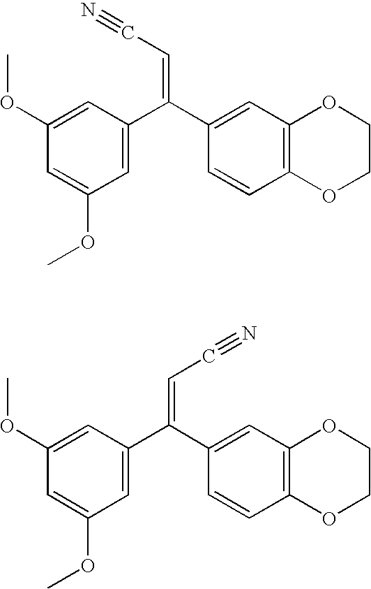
C1=C(C(C2=CC3=C(C=C2)OCCO3)=CC#N)C=C(OC)C=C1OC.C1=C(C(C2=CC3=C(C=C2)OCCO3)=CC#N)C=C(OC)C=C1OC
